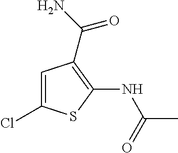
C1=C(Cl)SC(NC(C)=O)=C1C(N)=O
